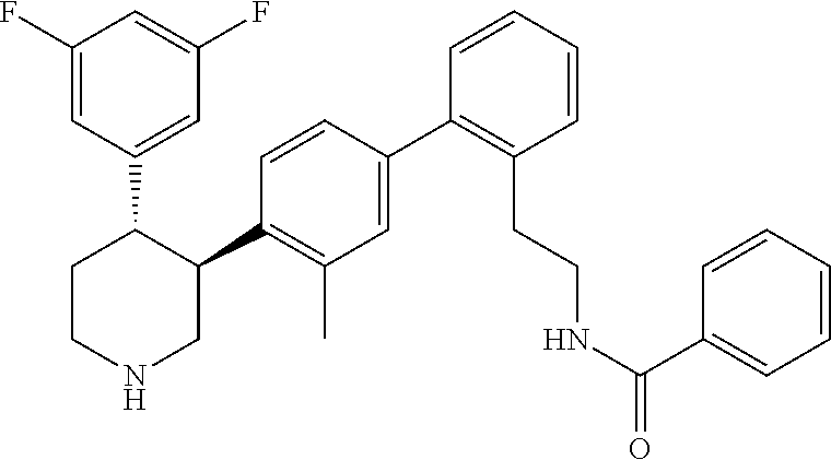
C1(F)=CC(C2CCNCC2C2=C(C)C=C(C3=C(CCNC(C4=CC=CC=C4)=O)C=CC=C3)C=C2)=CC(F)=C1
